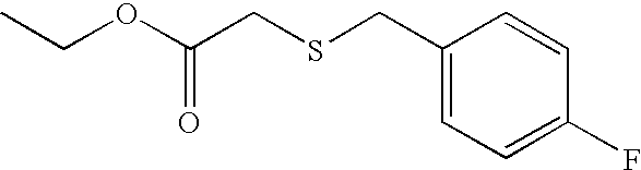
CCOC(CSCC1=CC=C(F)C=C1)=O
